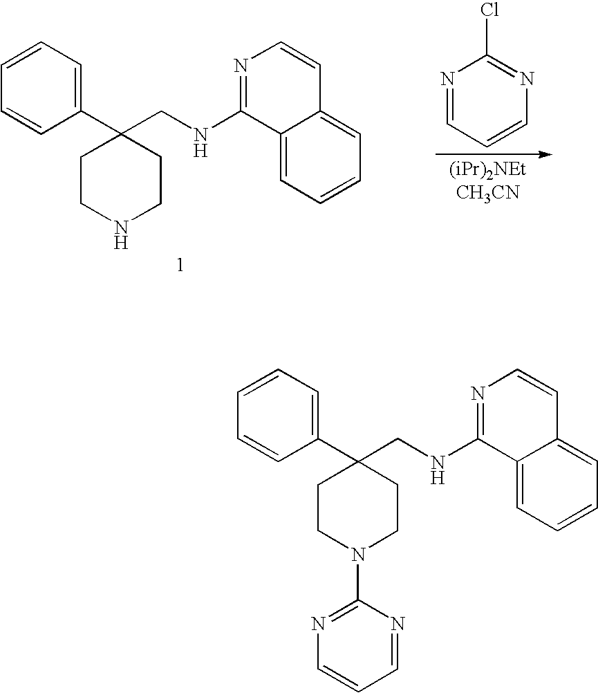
N1=CC=CN=C1Cl.C1CNCCC1(CNC1=NC=CC2=CC=CC=C12)C1=CC=CC=C1.C1CN(C2=NC=CC=N2)CCC1(CNC1=NC=CC2=CC=CC=C12)C1=CC=CC=C1
